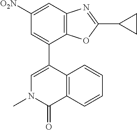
C1=C(C2=CN(C)C(=O)C3=C2C=CC=C3)C2=C(C=C1[O2N])N=C(C1CC1)O2
